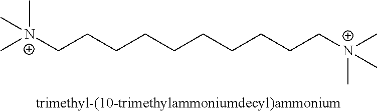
[N+](CCCCCCCCCC[N+](C)(C)C)(C)(C)C
